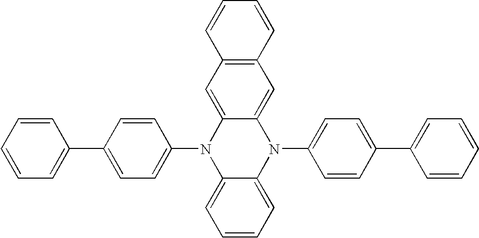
C1=CC(C2=CC=CC=C2)=CC=C1N1C2=CC=CC=C2N(C2=CC=C(C3=CC=CC=C3)C=C2)C2=CC3=C(C=C12)C=CC=C3
